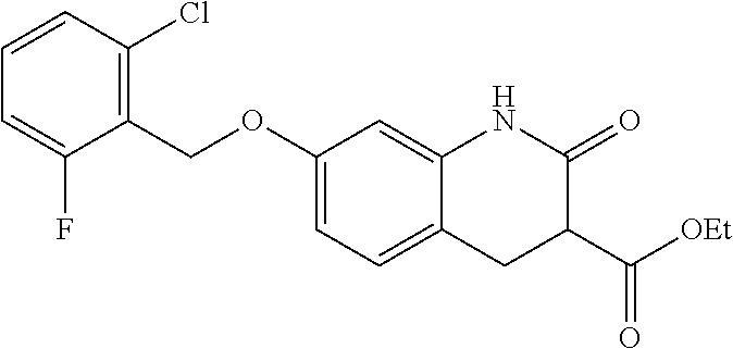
C1(OCC2=C(Cl)C=CC=C2F)=CC=C2C(=C1)NC(=O)C(C([OEt])=O)C2
